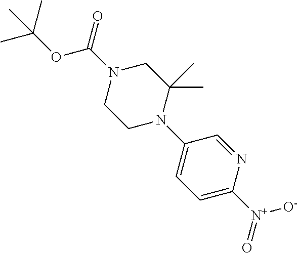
C1CN(C2=CC=C([N+]([O-])=O)N=C2)C(C)(C)CN1C(=O)OC(C)(C)C
